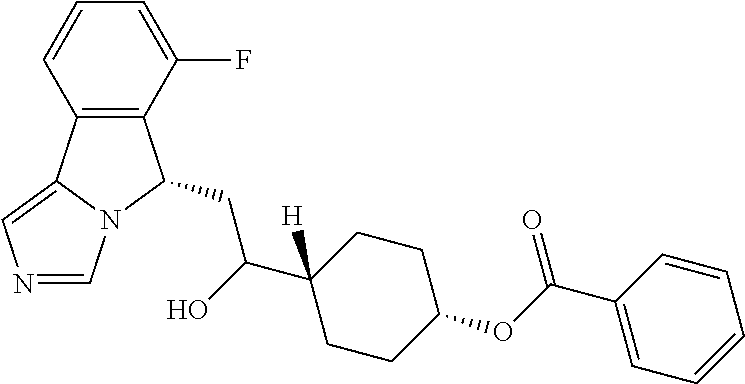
C(C(O)C1([H])CCC(OC(C2=CC=CC=C2)=O)CC1)C1N2C=NC=C2C2=C1C(F)=CC=C2
